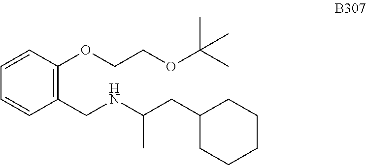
C1=CC(CNC(CC2CCCCC2)C)=C(OCCOC(C)(C)C)C=C1
